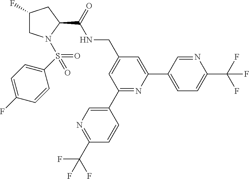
C1=C(C(F)(F)F)N=CC(C2=CC(CNC(C3CC(F)CN3S(=O)(C3=CC=C(F)C=C3)=O)=O)=CC(C3=CN=C(C(F)(F)F)C=C3)=N2)=C1
